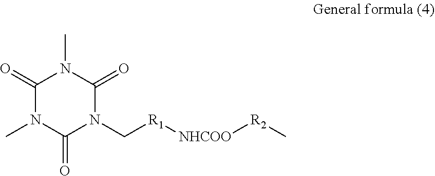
C1(=O)N(C)C(=O)N(C[R1][NHCOO][R2]C)C(=O)N1C
